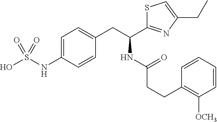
C1=C(NS(O)(=O)=O)C=CC(CC(NC(CCC2=C([OCH3])C=CC=C2)=O)C2=NC(CC)=CS2)=C1
